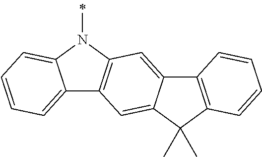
C12=CC=CC=C1N(C)C1=C2C=C2C(=C1)C1=C(C2(C)C)C=CC=C1
